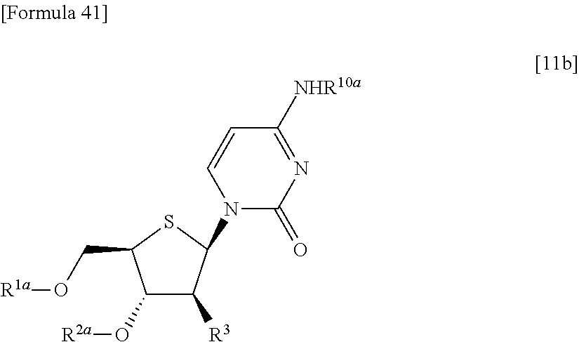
C1(O[R2a])C([R3])C(N2C(=O)N=C([NHR10a])C=C2)SC1CO[R1a]
